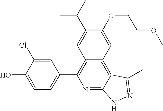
C1=C(O)C(Cl)=CC(C2=C3C(=C4C(=N2)NN=C4C)C=C(OCCOC)C(C(C)C)=C3)=C1
